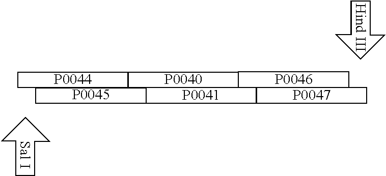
[P0044].[P0040].[P0046].[P0045].[P0041].[P0047].C1CCCCCC1.C1CCCCCC1
